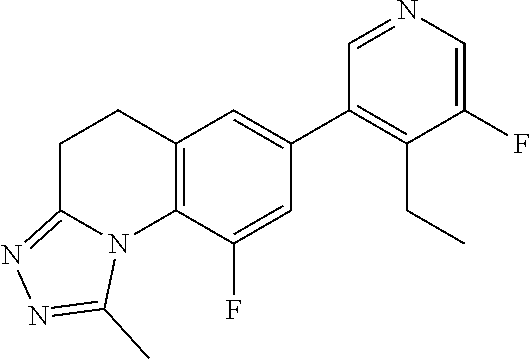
C12=C(C(F)=CC(C3=C(CC)C(F)=CN=C3)=C1)N1C(=NN=C1C)CC2
